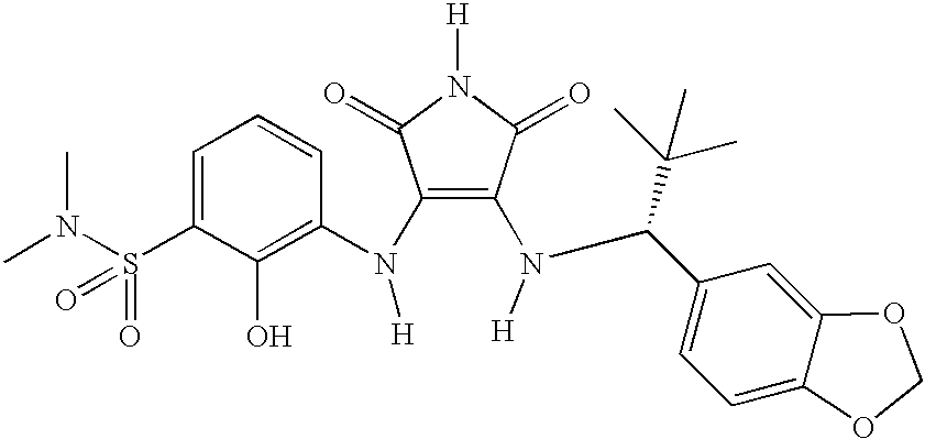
CN(S(C1=CC=CC(N(C2=C(N(C(C3=CC=C4C(=C3)OCO4)C(C)(C)C)[H])C(=O)N([H])C2=O)[H])=C1O)(=O)=O)C
